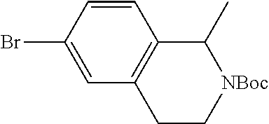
C1=CC(Br)=CC2=C1C(C)[NBoc]CC2
